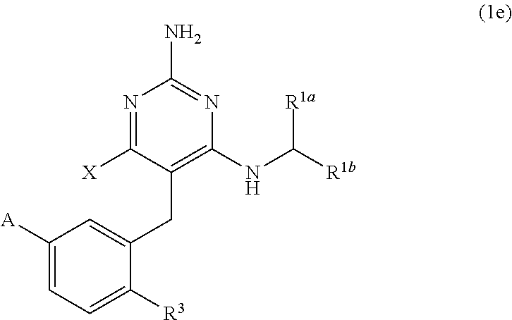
N1=C([X])C(CC2=CC([A])=CC=C2[R3])=C(NC([R1b])[R1a])N=C1N
